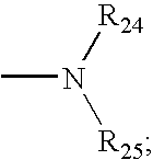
CN([R24])[R25]
